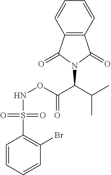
C1=CC=CC(Br)=C1S(=O)(=O)NOC(C(C(C)C)N1C(=O)C2=C(C1=O)C=CC=C2)=O
